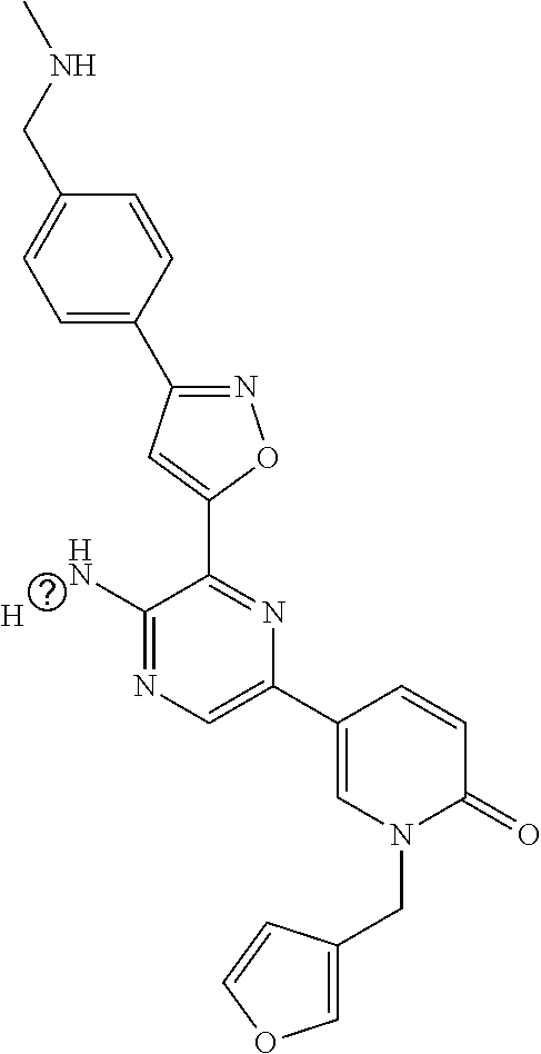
[H].C1=C(C2=NOC(C3=NC(C4=CN(CC5=COC=C5)C(=O)C=C4)=CN=C3N)=C2)C=CC(CNC)=C1
